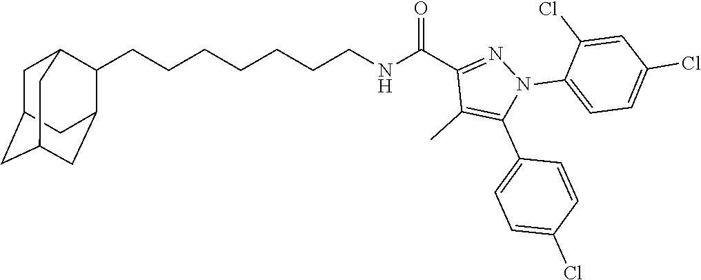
C(CCCCCCNC(C1=NN(C2=CC=C(Cl)C=C2Cl)C(C2=CC=C(Cl)C=C2)=C1C)=O)C1C2CC3CC(CC1C3)C2
